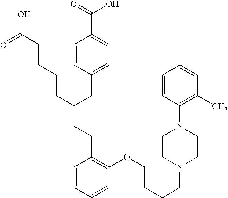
C(C(CC1=CC=C(C(=O)O)C=C1)CCCCC(O)=O)CC1=C(OCCCCN2CCN(C3=C(C)C=CC=C3)CC2)C=CC=C1
